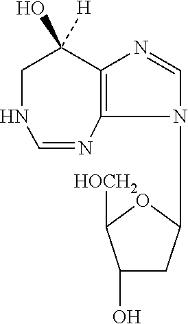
C1NC=NC2=C(N=CN2C2CC(O)C([HOCH2])O2)C1(O)[H]
